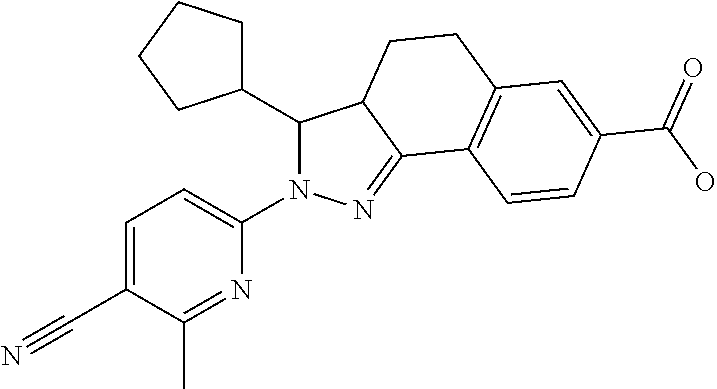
C12=C(C=C(C(=O)O)C=C1)CCC1C2=NN(C2=CC=C(C#N)C(C)=N2)C1C1CCCC1
